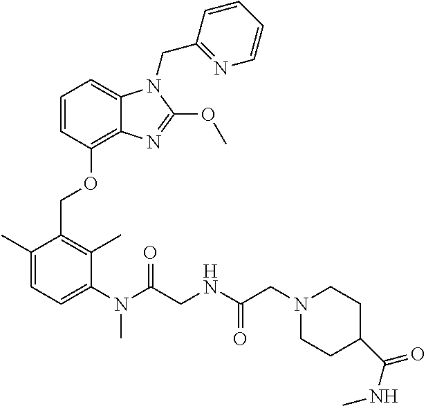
C1=CC(OCC2=C(C)C(N(C)C(CNC(CN3CCC(C(=O)NC)CC3)=O)=O)=CC=C2C)=C2C(=C1)N(CC1=NC=CC=C1)C(OC)=N2
